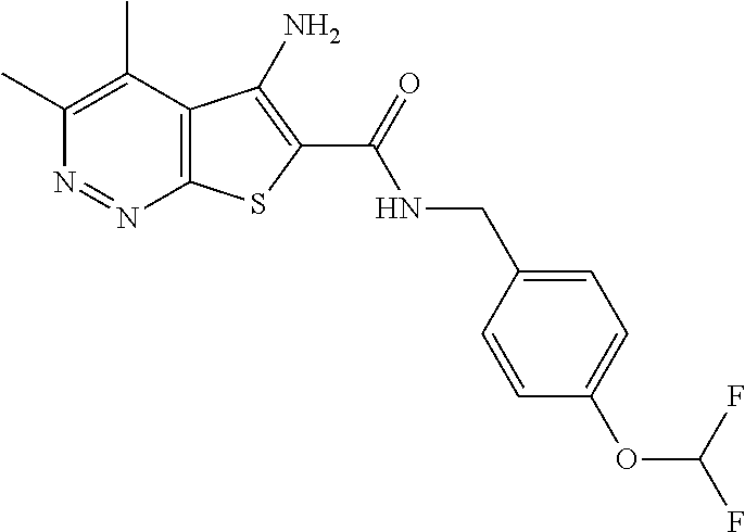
C1(C)=C(C)C2=C(N=N1)SC(C(=O)NCC1=CC=C(OC(F)F)C=C1)=C2N
